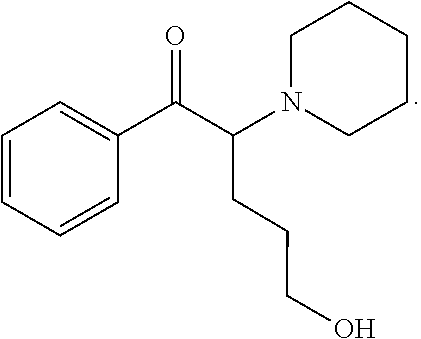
C(CCO)C(C(C1=CC=CC=C1)=O)N1CCCCC1
